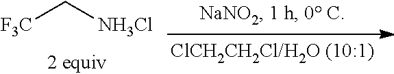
[F3C]C[NH3Cl]
